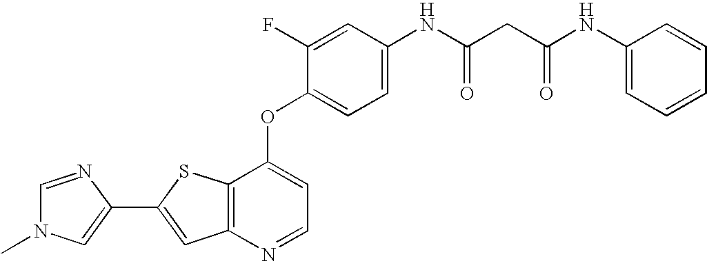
C12=C(SC(C3=CN(C)C=N3)=C1)C(OC1=CC=C(NC(CC(NC3=CC=CC=C3)=O)=O)C=C1F)=CC=N2
